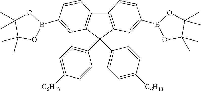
C12=C(C(C3=CC=C([C6H13])C=C3)(C3=CC=C([C6H13])C=C3)C3=C1C=CC(B1OC(C)(C)C(C)(C)O1)=C3)C=C(B1OC(C)(C)C(C)(C)O1)C=C2
